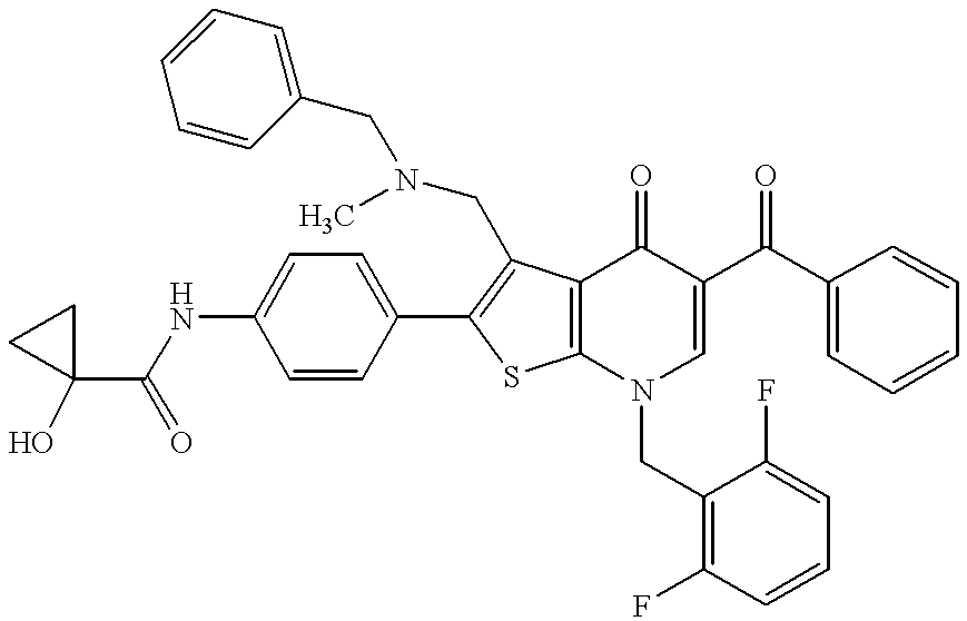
C1(C(NC2=CC=C(C3=C(CN(C)CC4=CC=CC=C4)C4=C(S3)N(CC3=C(F)C=CC=C3F)C=C(C(C3=CC=CC=C3)=O)C4=O)C=C2)=O)(O)CC1
